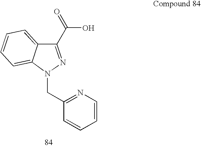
C1(C(=O)O)=NN(CC2=NC=CC=C2)C2=CC=CC=C12
